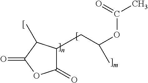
C1(=O)C(CC(C)OC(=O)C)C(C)C(=O)O1
